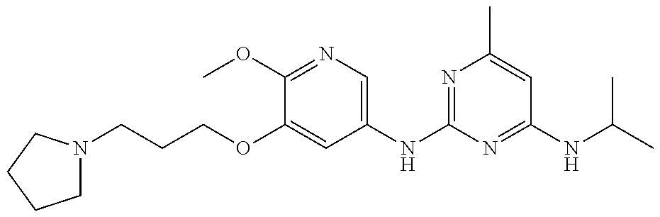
C1N(CCCOC2=CC(NC3=NC(C)=CC(NC(C)C)=N3)=CN=C2OC)CCC1
